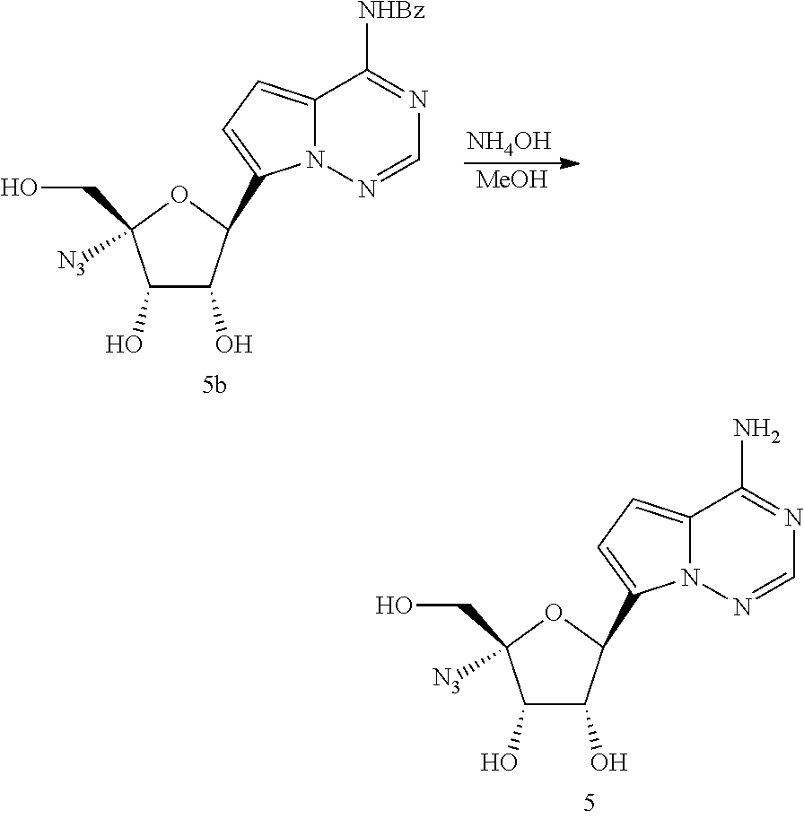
C12=CC=C(C3C(O)C(O)C([N3])(CO)O3)N1N=CN=C2N.[NH4OH].[MeOH].C12=CC=C(C3C(O)C(O)C([N3])(CO)O3)N1N=CN=C2[NHBz]
